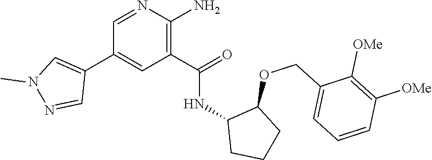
C1=NC(N)=C(C(=O)NC2CCCC2OCC2=CC=CC([OMe])=C2[OMe])C=C1C1=CN(C)N=C1
